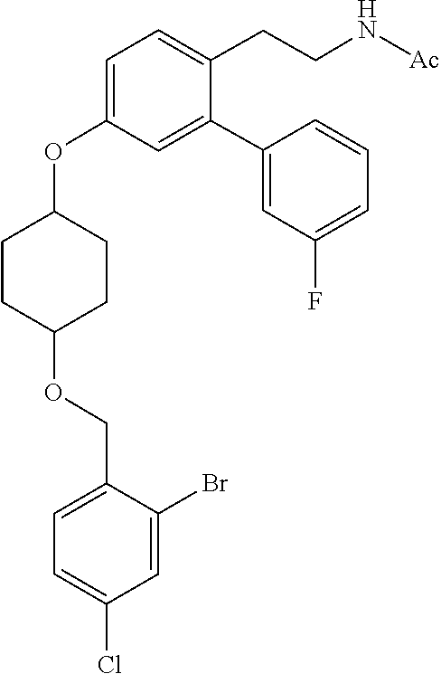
C1CC(OCC2=CC=C(Cl)C=C2Br)CCC1OC1=CC=C(CCN[Ac])C(C2=CC(F)=CC=C2)=C1
